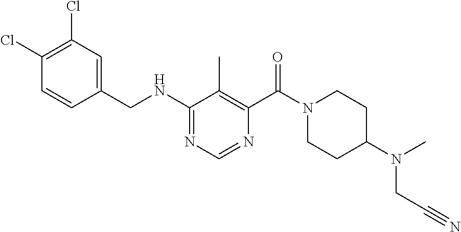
C1(NCC2=CC(Cl)=C(Cl)C=C2)=NC=NC(C(N2CCC(N(CC#N)C)CC2)=O)=C1C
